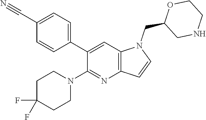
C1(C2=CC=C(C#N)C=C2)=CC2=C(N=C1N1CCC(F)(F)CC1)C=CN2CC1CNCCO1
